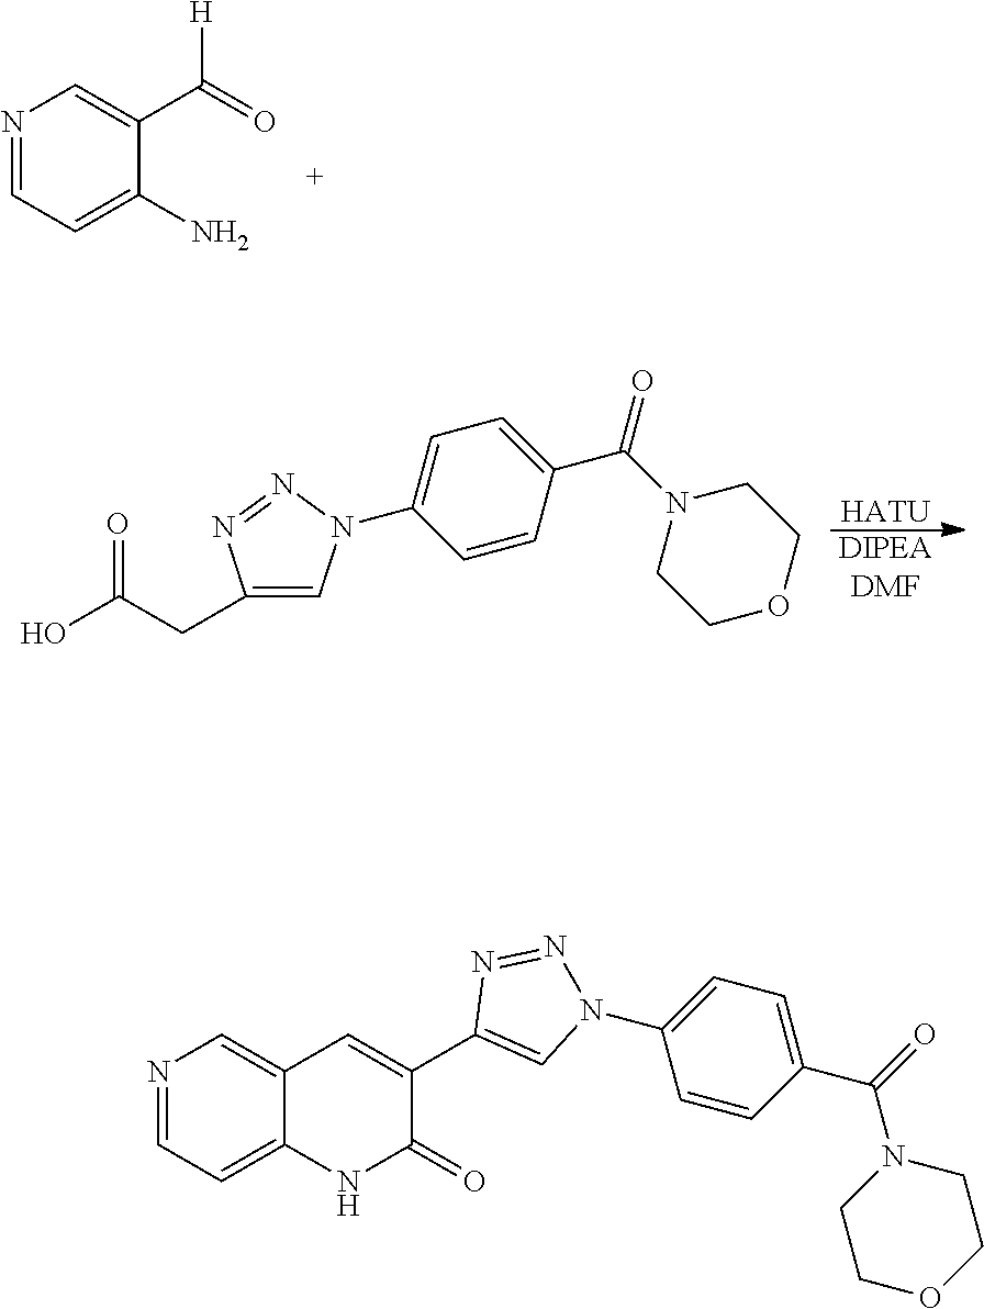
N1=CC=C(N)C(C([H])=O)=C1.[HATU].[DIPEADMF].O=C(O)CC1=CN(C2=CC=C(C(=O)N3CCOCC3)C=C2)N=N1.N1=CC=C2C(=C1)C=C(C1=CN(C3=CC=C(C(N4CCOCC4)=O)C=C3)N=N1)C(=O)N2
